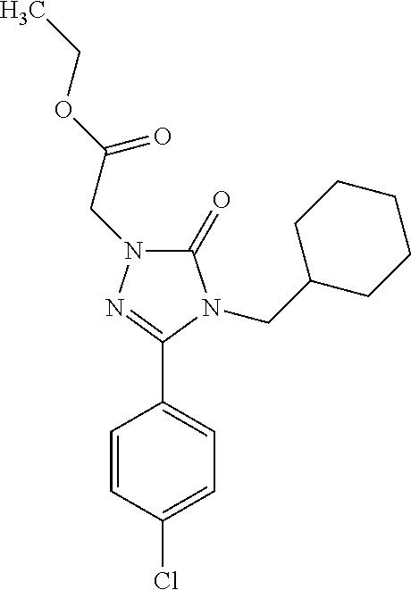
C1(C2=NN(CC(OCC)=O)C(=O)N2CC2CCCCC2)=CC=C(Cl)C=C1
